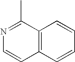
N1=C(C)C2=C(C=C1)C=CC=C2
